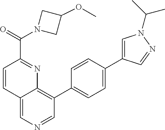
C12=CN=CC(C3=CC=C(C4=CN(C(C)C)N=C4)C=C3)=C1N=C(C(N1CC(OC)C1)=O)C=C2
